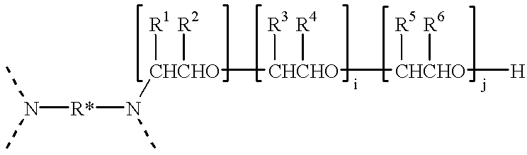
N([R*]N(C)[CHCHO]([CHCHO]([CHCHO]([H])([R5])[R6])([R3])[R4])([R1])[R2])(C)C
